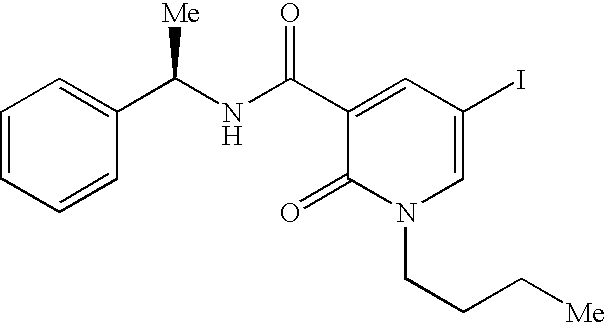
C1=CC=CC(C(NC(C2=CC(I)=CN(CCC[Me])C2=O)=O)[Me])=C1
